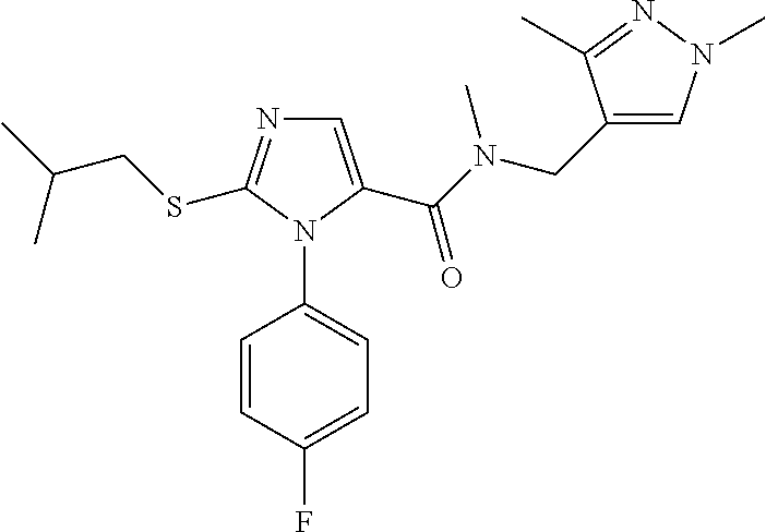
C1=C(C(N(CC2=CN(C)N=C2C)C)=O)N(C2=CC=C(F)C=C2)C(SCC(C)C)=N1
